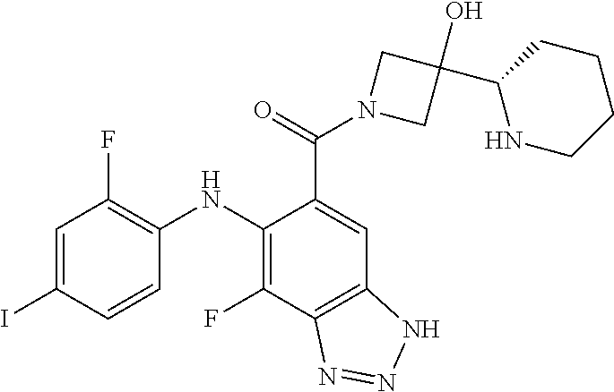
C1=C(I)C=CC(NC2=C(F)C3=C(C=C2C(=O)N2CC(C4NCCCC4)(O)C2)NN=N3)=C1F
